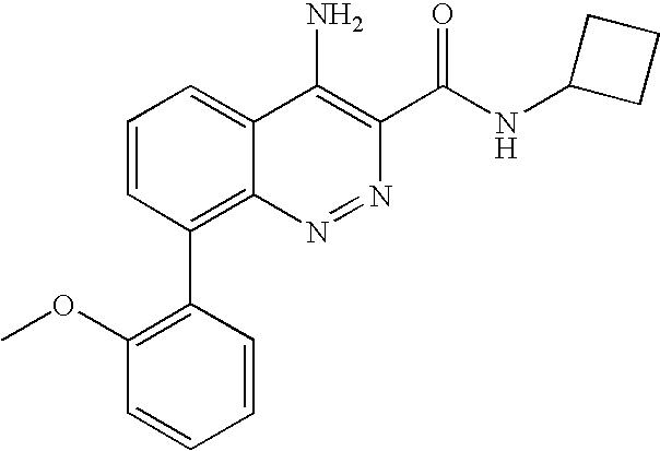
C1=CC(C2=C(OC)C=CC=C2)=C2C(=C1)C(N)=C(C(NC1CCC1)=O)N=N2
